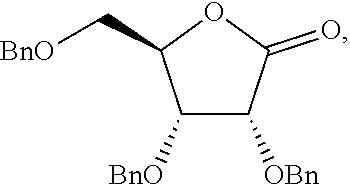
C1([BnO])C([OBn])C(=O)OC1C[BnO]
